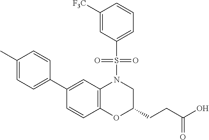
C1(C2=CC=C(C)C=C2)=CC2=C(C=C1)OC(CCC(O)=O)CN2S(=O)(=O)C1=CC=CC([F3C])=C1
